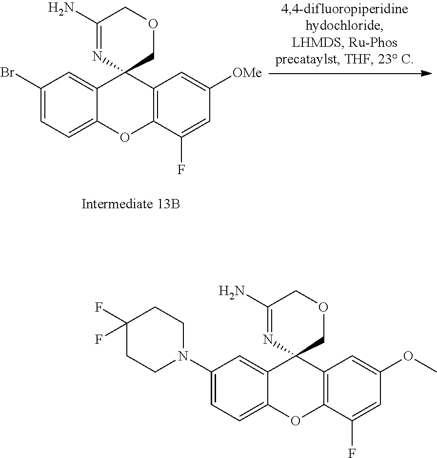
C1(Br)=CC=C2C(=C1)C1(C3=C(O2)C(F)=CC([OMe])=C3)COCC(N)=N1.C1(N2CCC(F)(F)CC2)=CC=C2C(=C1)C1(C3=C(O2)C(F)=CC(OC)=C3)COCC(N)=N1
